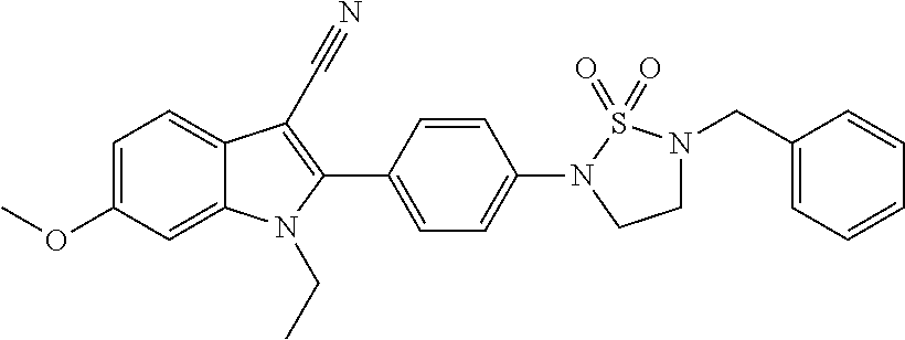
C1=C(OC)C=C2C(=C1)C(C#N)=C(C1=CC=C(N3CCN(CC4=CC=CC=C4)S3(=O)=O)C=C1)N2CC
